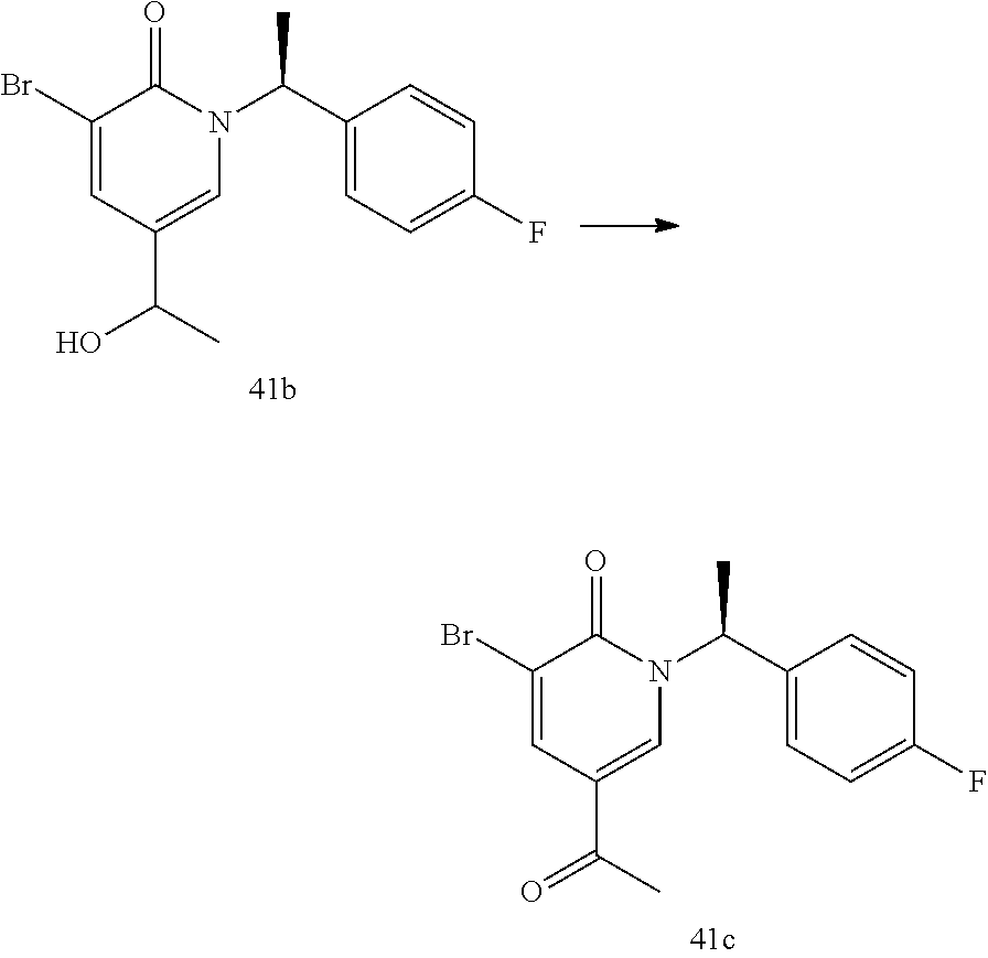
C1(Br)=CC(C(C)O)=CN(C(C2=CC=C(F)C=C2)C)C1=O.C1(Br)=CC(C(C)=O)=CN(C(C2=CC=C(F)C=C2)C)C1=O
